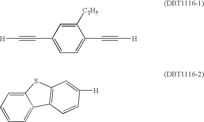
C1=C(C#C[H])C=C([C2H5])C(C#C[H])=C1.C1=CC=C2C(=C1)C1=C(S2)C=C([H])C=C1
